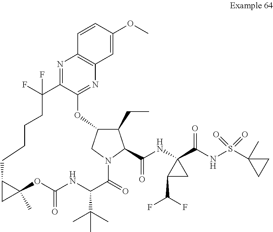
N1=C2C(=NC3=C1C=CC(OC)=C3)OC1C(CC)C(C(NC3(C(NS(C4(C)CC4)(=O)=O)=O)C(C(F)F)C3)=O)N(C(=O)C(C(C)(C)C)NC(=O)OC3(C)C(CCCCC2(F)F)C3)C1
